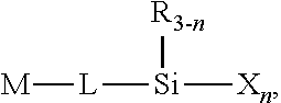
[M][L][Si]([R3-n])[Xn]
